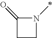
N1(C)C(=O)CC1
